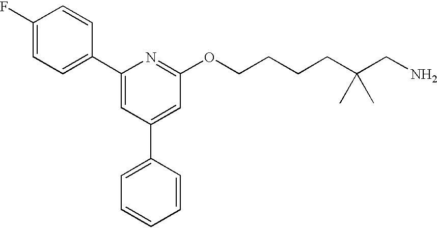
C1(F)=CC=C(C2=CC(C3=CC=CC=C3)=CC(OCCCCC(CN)(C)C)=N2)C=C1
